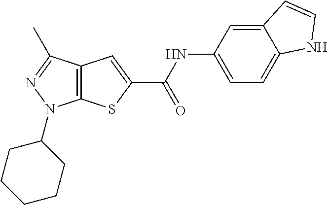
C12=C(SC(C(NC3=CC=C4C(=C3)C=CN4)=O)=C1)N(C1CCCCC1)N=C2C
